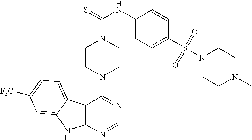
C12=C(N=CN=C1N1CCN(C(=S)NC3=CC=C(S(=O)(=O)N4CCN(C)CC4)C=C3)CC1)NC1=CC([F3C])=CC=C21
